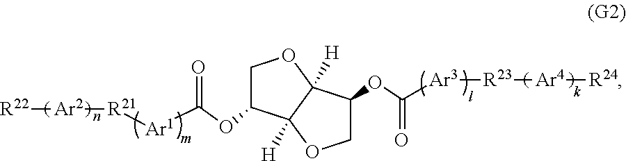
[R21]([Ar2][R22])[Ar1]C(OC1COC2([H])C1([H])OCC2OC([Ar3][R23][Ar4][R24])=O)=O
